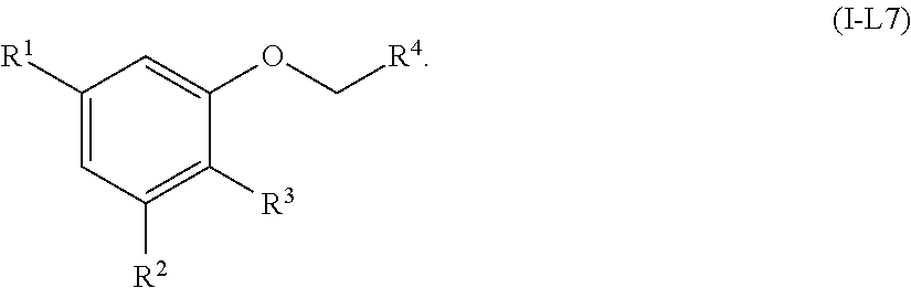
C1([R1])=CC([R2])=C([R3])C(OC[R4])=C1
